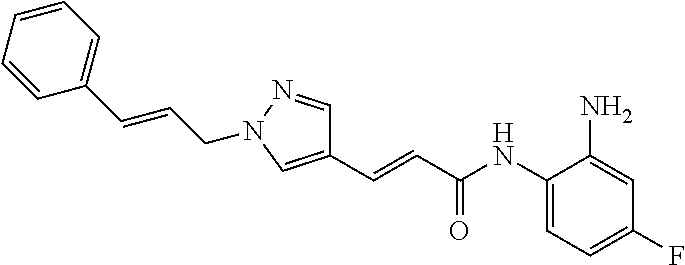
C1=C(N)C(NC(C=CC2=CN(CC=CC3=CC=CC=C3)N=C2)=O)=CC=C1F
